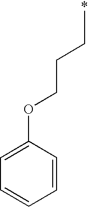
C(CC)COC1=CC=CC=C1
